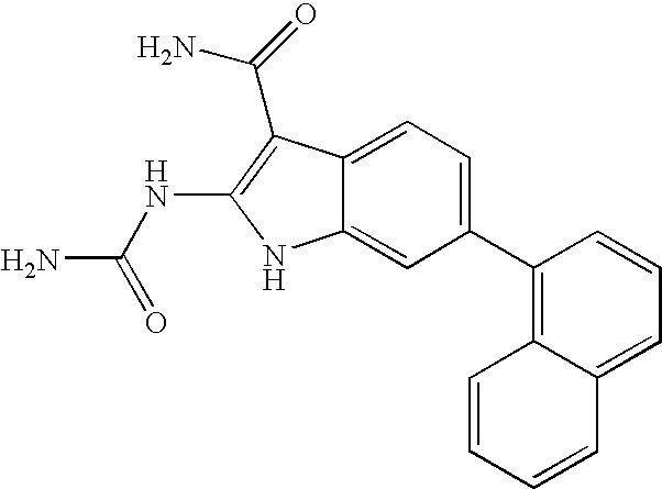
C1(C2=C3C(=CC=C2)C=CC=C3)=CC=C2C(=C1)NC(NC(N)=O)=C2C(N)=O
